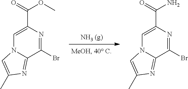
C1=C(C(=O)N)N=C(Br)C2=NC(C)=CN12.C1=C(C(=O)OC)N=C(Br)C2=NC(C)=CN12
